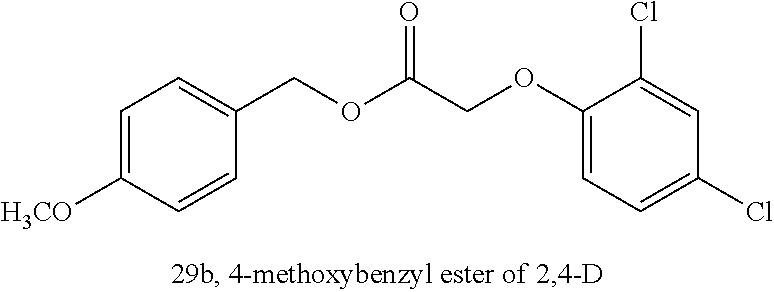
C1=C([H3CO])C=CC(COC(COC2=CC=C(Cl)C=C2Cl)=O)=C1
